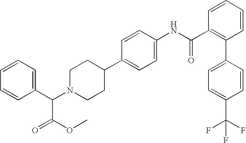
C1(C(N2CCC(C3=CC=C(NC(C4=C(C5=CC=C(C(F)(F)F)C=C5)C=CC=C4)=O)C=C3)CC2)C(=O)OC)=CC=CC=C1
